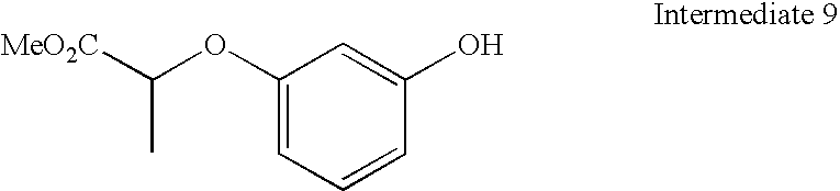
C1(OC(C)[MeO2C])=CC=CC(O)=C1
